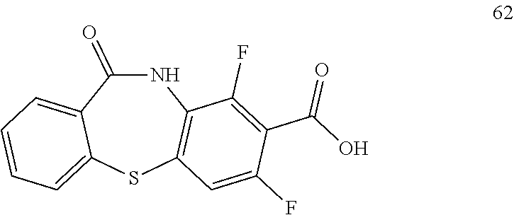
N1C(=O)C2=CC=CC=C2SC2=C1C(F)=C(C(=O)O)C(F)=C2
